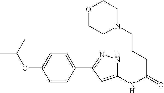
C(C(NC1=CC(C2=CC=C(OC(C)C)C=C2)=NN1)=O)CCN1CCOCC1
